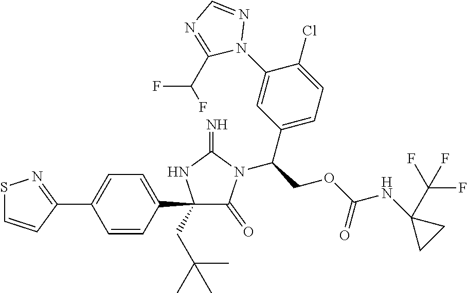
C1(C2=CC=C(C3=NSC=C3)C=C2)(CC(C)(C)C)C(=O)N(C(COC(NC2(C(F)(F)F)CC2)=O)C2=CC=C(Cl)C(N3N=CN=C3C(F)F)=C2)C(=N)N1
